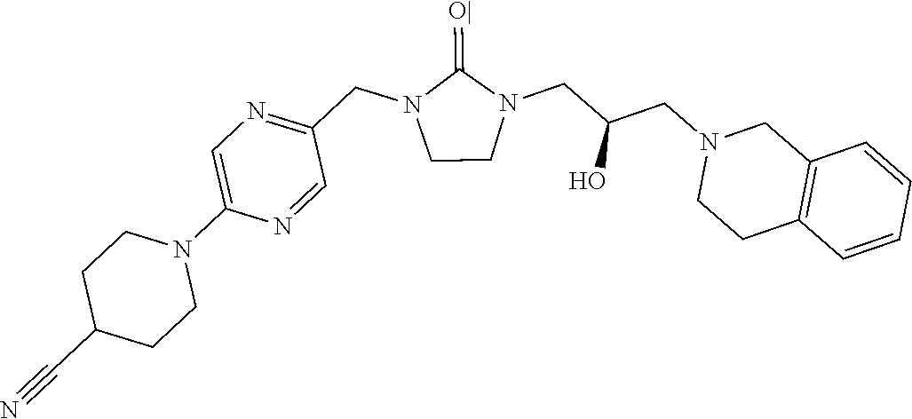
C1CN(CC(CN2CCC3=C(C2)C=CC=C3)O)C(=[O|])N1CC1=NC=C(N2CCC(C#N)CC2)N=C1
